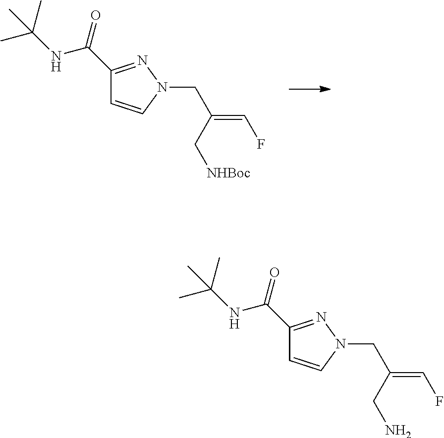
C1=CN(CC(=CF)C[NHBoc])N=C1C(NC(C)(C)C)=O.C1=CN(CC(=CF)CN)N=C1C(NC(C)(C)C)=O
